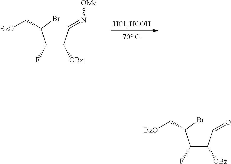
C(C(C=N[OMe])[OBz])(C(Br)C[BzO])F.C(C(C=O)[OBz])(C(Br)C[BzO])F
